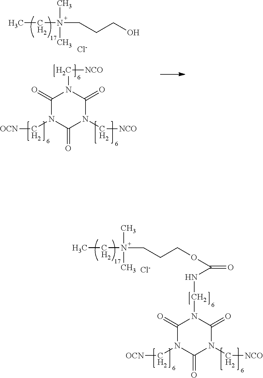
CCN(C)(C)CCCO.[Cl-].C1(=O)N(C[OCN])C(=O)N(C[NCO])C(=O)N1C[NCO].CCN(C)(C)CCCOC(NCN1C(=O)N(C[OCN])C(=O)N(C[NCO])C1=O)=O.[Cl-]
